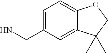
NCC1=CC=C2C(=C1)C(C)(C)CO2
